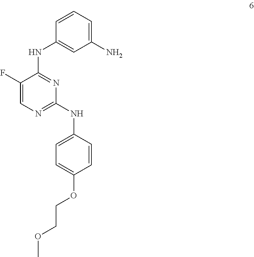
C1=CC=C(N)C=C1NC1=NC(NC2=CC=C(OCCOC)C=C2)=NC=C1F
